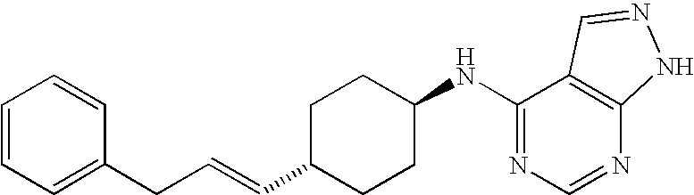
C(C1CCC(NC2=NC=NC3=C2C=NN3)CC1)=CCC1=CC=CC=C1
